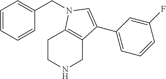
C(C1=CC=CC=C1)N1C2=C(CNCC2)C(C2=CC=CC(F)=C2)=C1
